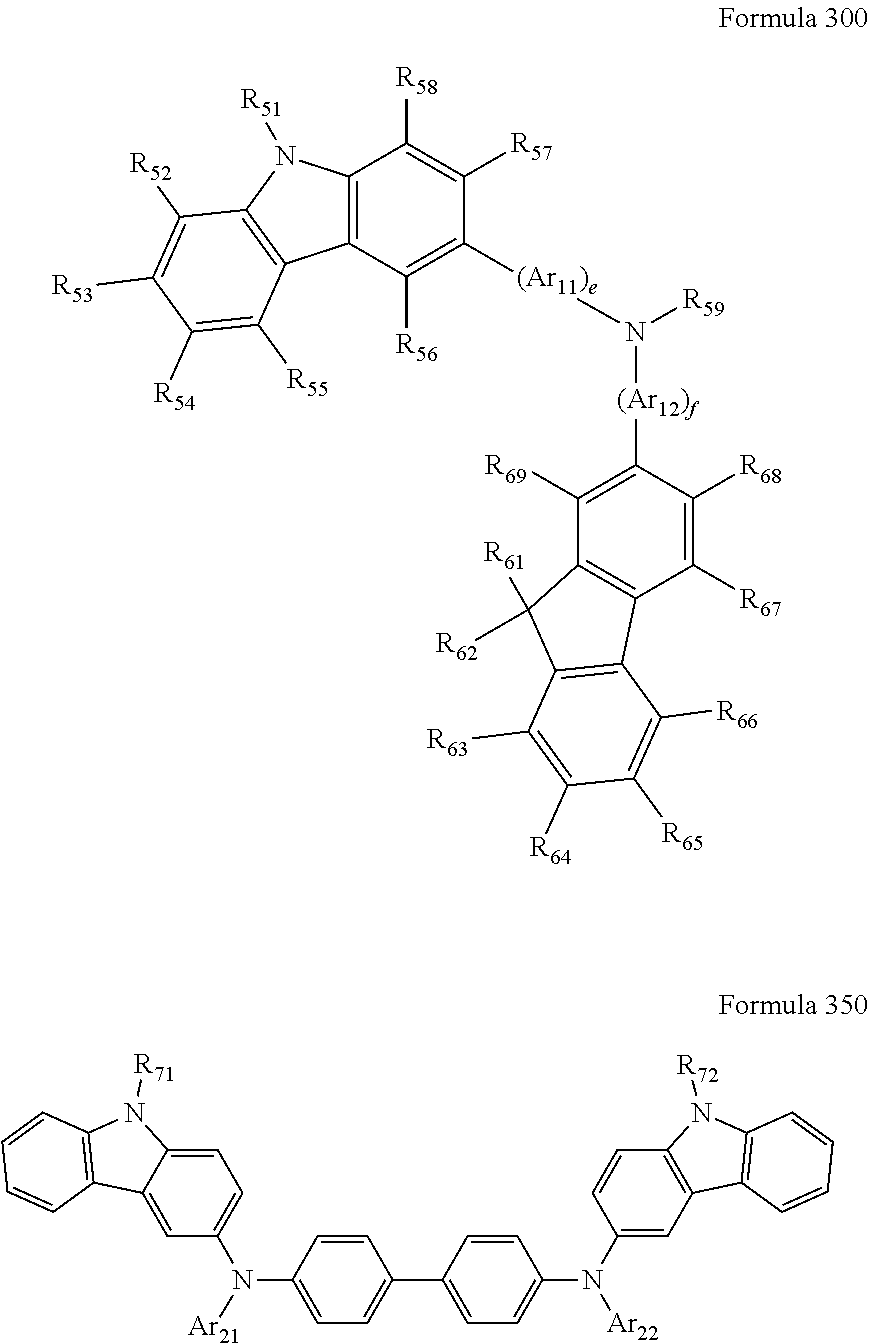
C12=C(C([R56])=C([(Ar11)e]N([R59])[(Ar12)f]C3=C([R69])C4=C(C([R67])=C3[R68])C3=C(C4([R62])[R61])C([R63])=C([R64])C([R65])=C3[R66])C([R57])=C1[R58])C1=C(N2[R51])C([R52])=C([R53])C([R54])=C1[R55].C1=C2C(=CC(N([Ar21])C3=CC=C(C4=CC=C(N([Ar22])C5=CC6=C(C=C5)N([R72])C5=C6C=CC=C5)C=C4)C=C3)=C1)C1=C(N2[R71])C=CC=C1
